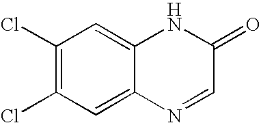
C1(Cl)=C(Cl)C=C2C(=C1)NC(=O)C=N2
